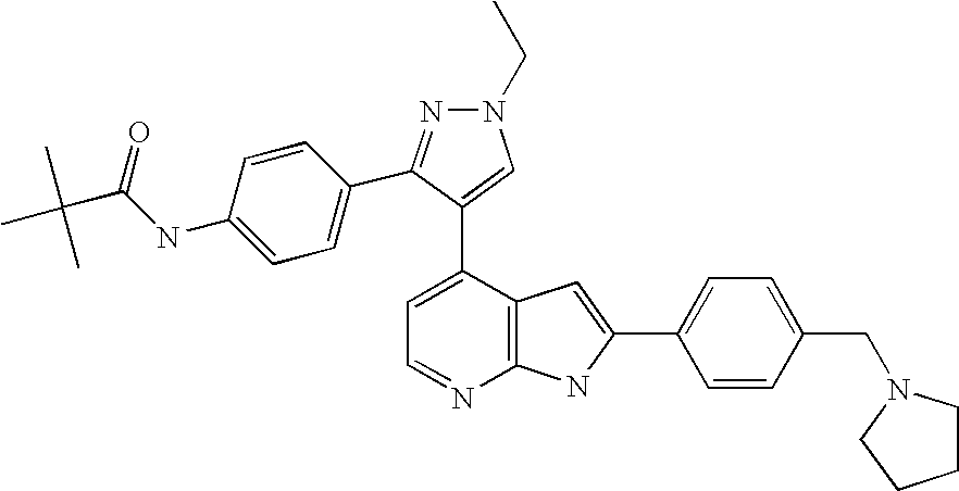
C1=C(C2=CN(CC)N=C2C2=CC=C(NC(C(C)(C)C)=O)C=C2)C2=C(N=C1)NC(C1=CC=C(CN3CCCC3)C=C1)=C2
